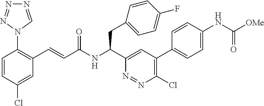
C1=CC(Cl)=CC(C=CC(NC(C2=CC(C3=CC=C(NC([OMe])=O)C=C3)=C(Cl)N=N2)CC2=CC=C(F)C=C2)=O)=C1N1C=NN=N1
